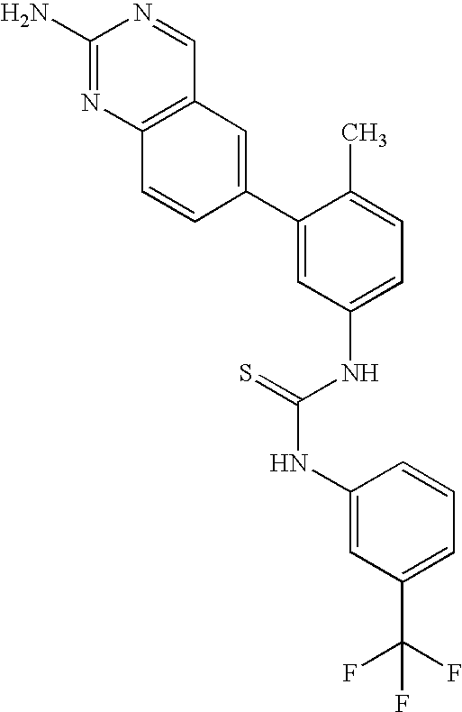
C1(N)=NC2=C(C=N1)C=C(C1=CC(NC(=S)NC3=CC(C(F)(F)F)=CC=C3)=CC=C1C)C=C2
